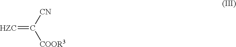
[HZC]=C([CN])[COOR3]
